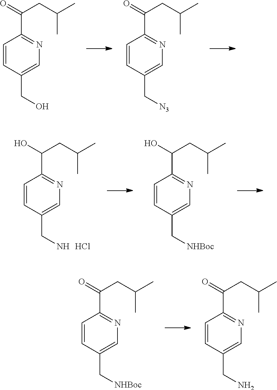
C1=CC(CO)=CN=C1C(=O)CC(C)C.C1=CC(C[N3])=CN=C1C(=O)CC(C)C.C1=CC(CN)=CN=C1C(O)CC(C)C.Cl.C1=CC(C[NHBoc])=CN=C1C(O)CC(C)C.C1=CC(C[NHBoc])=CN=C1C(=O)CC(C)C.C1=CC(CN)=CN=C1C(=O)CC(C)C
